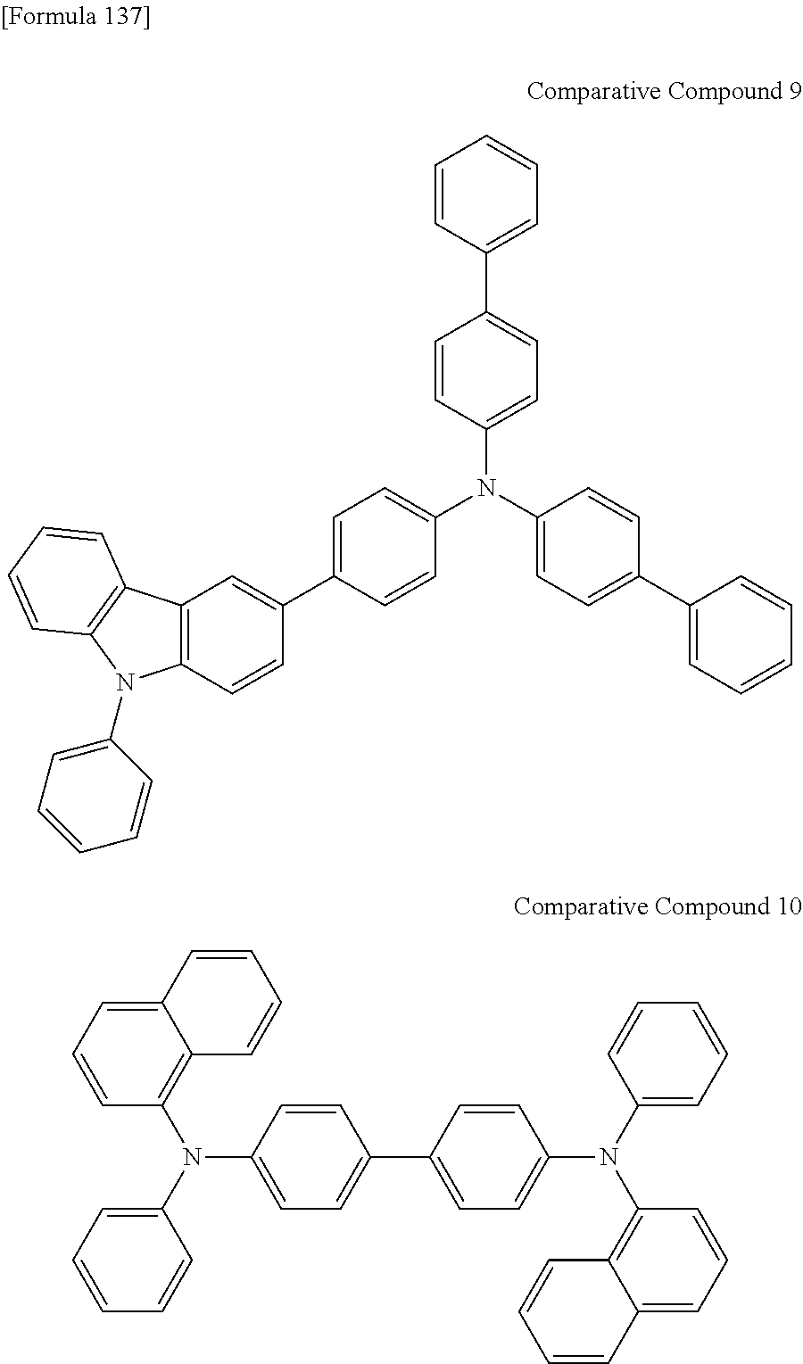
C1=CC(C2=CC=C(N(C3=CC=C(C4=CC=CC=C4)C=C3)C3=CC=C(C4=CC5=C(C=C4)N(C4=CC=CC=C4)C4=C5C=CC=C4)C=C3)C=C2)=CC=C1.C12=CC=CC(N(C3=CC=CC=C3)C3=CC=C(C4=CC=C(N(C5=CC=CC=C5)C5=C6C(=CC=C5)C=CC=C6)C=C4)C=C3)=C1C=CC=C2
